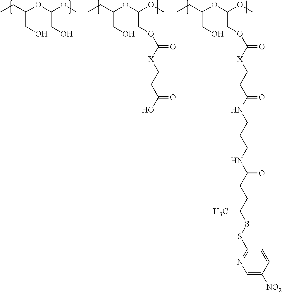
CCC(OC(OC)COC([X]CCC(O)=O)=O)CO.CCC(OC(OC)CO)CO.CCC(OC(OC)COC([X]CCC(NCCCNC(=O)CCC(SSC1=NC=C([NO2])C=C1)C)=O)=O)CO
